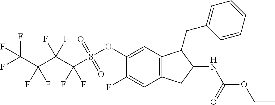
O(C1=CC2=C(C=C1F)CC(NC(OCC)=O)C2CC1=CC=CC=C1)S(C(C(C(C(F)(F)F)(F)F)(F)F)(F)F)(=O)=O
